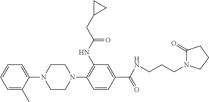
C1=CC(C(NCCCN2C(=O)CCC2)=O)=CC(NC(CC2CC2)=O)=C1N1CCN(C2=CC=CC=C2C)CC1
